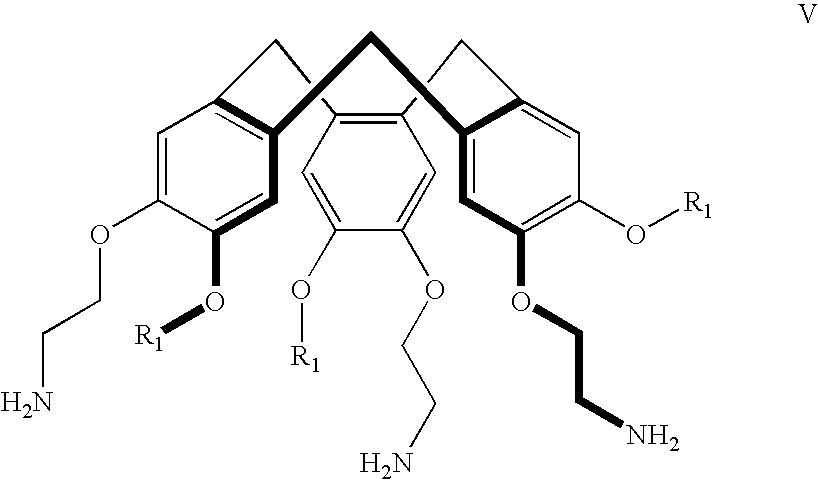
C12=C(C=C(O[R1])C(OCCN)=C1)CC1=C(C=C(O[R1])C(OCCN)=C1)CC1=CC(OCCN)=C(O[R1])C=C1C2
